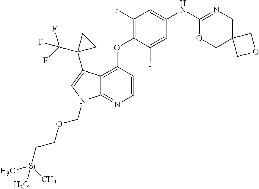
C1(F)=C(OC2=C3C(=NC=C2)N(COCC[Si](C)(C)C)C=C3C2(C(F)(F)F)CC2)C(F)=CC(NC2=NCC3(CO2)COC3)=C1
